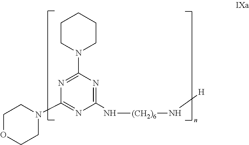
C1(N[(CH2)6]N[H])=NC(N2CCCCC2)=NC(N2CCOCC2)=N1
